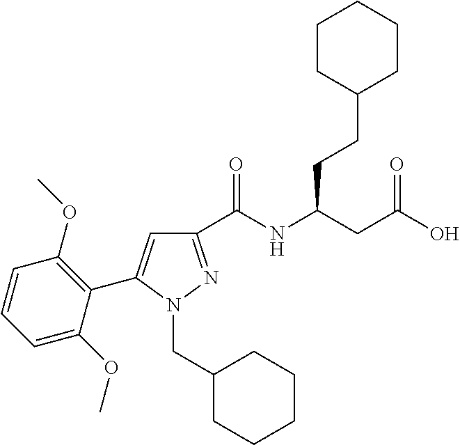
C1(C(NC(CC(O)=O)CCC2CCCCC2)=O)=NN(CC2CCCCC2)C(C2=C(OC)C=CC=C2OC)=C1
